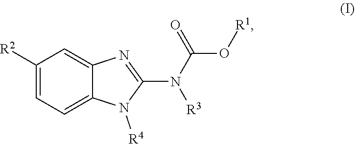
C1([R2])=CC=C2C(=C1)N=C(N(C(=O)O[R1])[R3])N2[R4]
